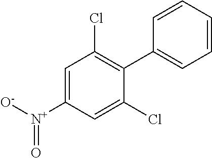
C1=CC(C2=C(Cl)C=C([N+]([O-])=O)C=C2Cl)=CC=C1
